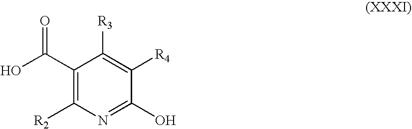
C1(C(=O)O)=C([R2])N=C(O)C([R4])=C1[R3]
